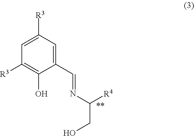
C1=C([R3])C=C(C=NC(CO)[R4])C(O)=C1[R3]
